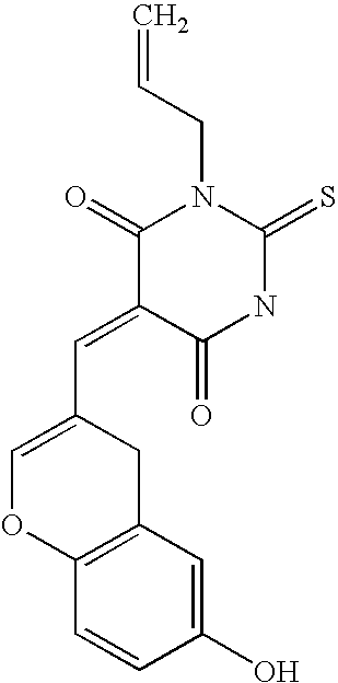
C1(=O)C(=CC2=COC3=C(C2)C=C(O)C=C3)C(=O)NC(=S)N1CC=C
